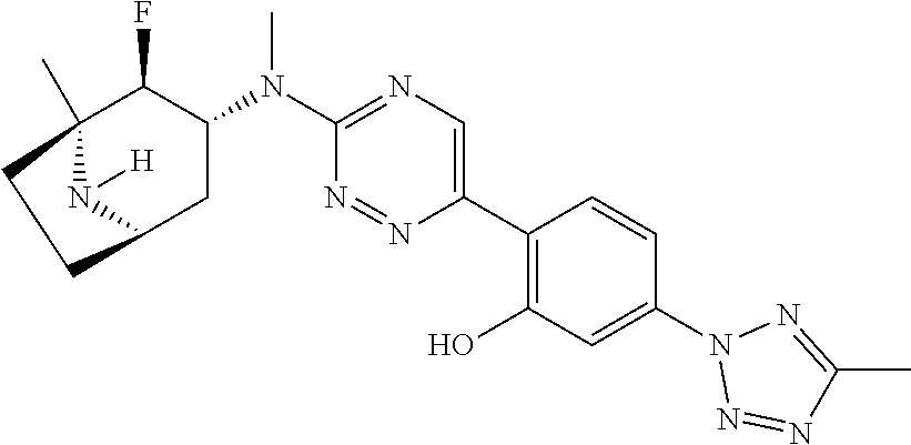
C12(C)C(F)C(N(C3=NC=C(C4=C(O)C=C(N5N=NC(C)=N5)C=C4)N=N3)C)CC(N1[H])CC2
